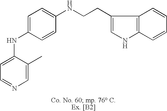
C1=C(NC2=CC=C(NCCC3=CNC4=C3C=CC=C4)C=C2)C(C)=CN=C1
